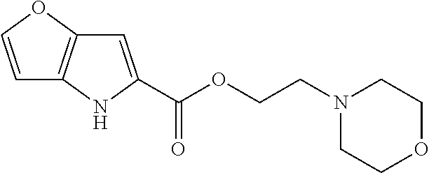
C1=COC2=C1NC(C(OCCN1CCOCC1)=O)=C2
